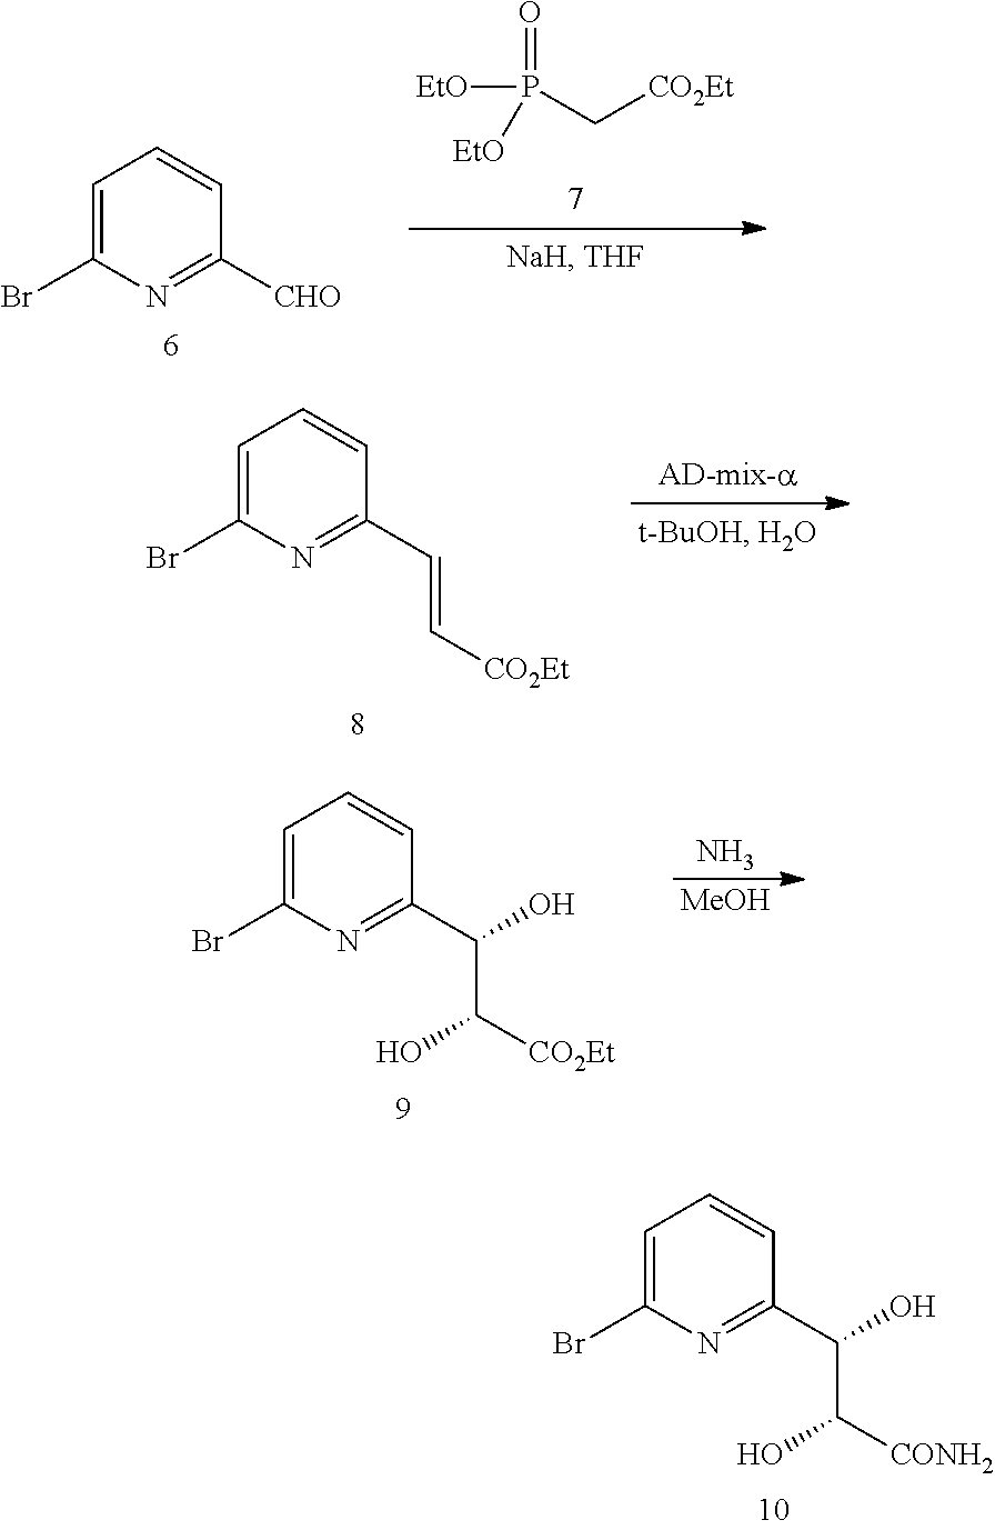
C1=C(Br)N=C(C(C([CONH2])O)O)C=C1.C1=C(Br)N=C([CHO])C=C1.O=P([EtO])([EtO])C[CO2Et].C1=C(Br)N=C(C=C[CO2Et])C=C1.C1=C(Br)N=C(C(C([CO2Et])O)O)C=C1.N.[MeOH]
